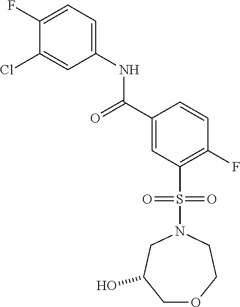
C1(F)=CC=C(NC(=O)C2=CC(S(=O)(=O)N3CC(O)COCC3)=C(F)C=C2)C=C1Cl
